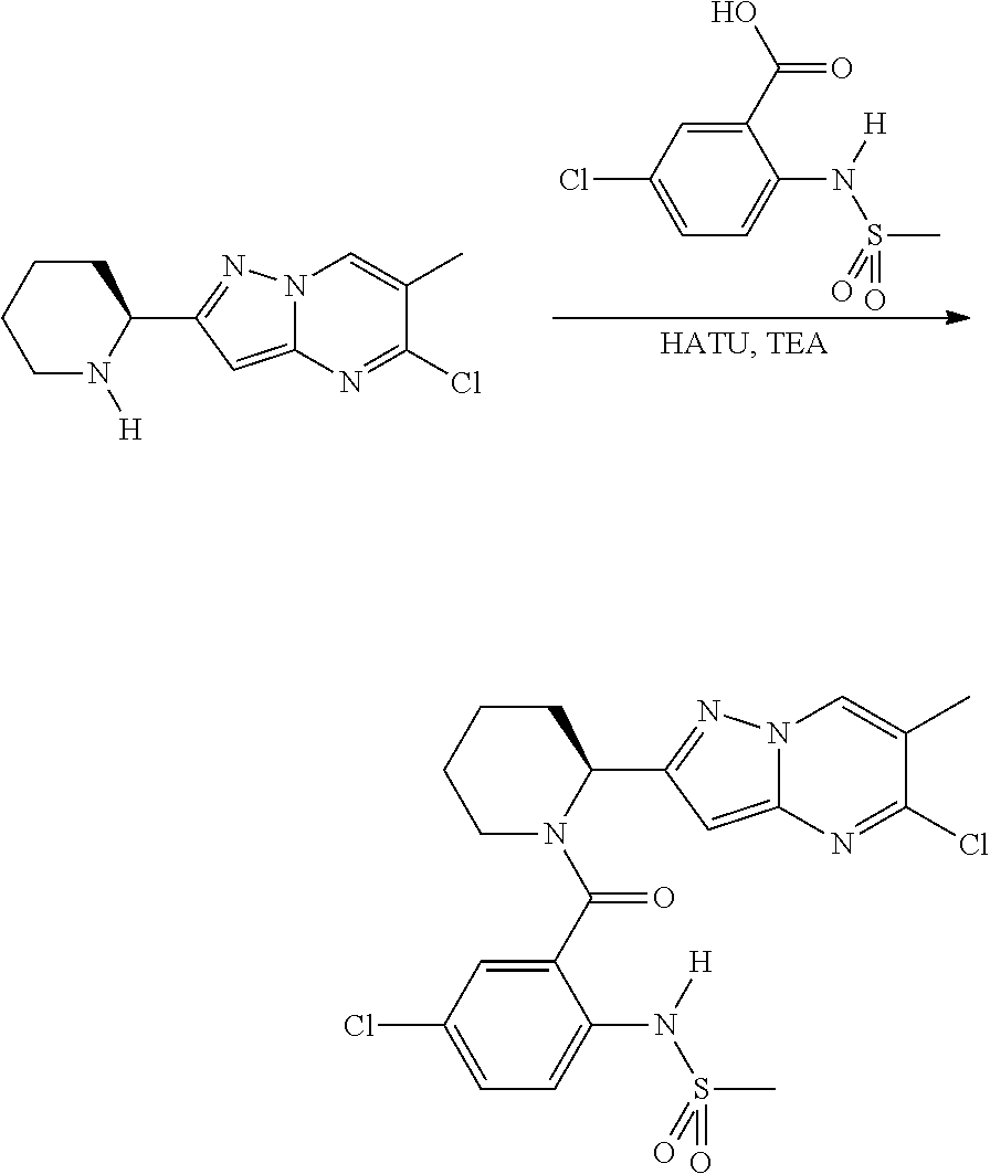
C1(C(O)=O)=CC(Cl)=CC=C1N([H])S(=O)(C)=O.C1N([H])C(C2=NN3C(=C2)N=C(Cl)C(C)=C3)CCC1.C1N(C(C2=CC(Cl)=CC=C2N([H])S(=O)(C)=O)=O)C(C2=NN3C(=C2)N=C(Cl)C(C)=C3)CCC1
